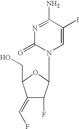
N1=C(N)C(I)=CN(C2C(F)C(=CF)C(CO)O2)C1=O
